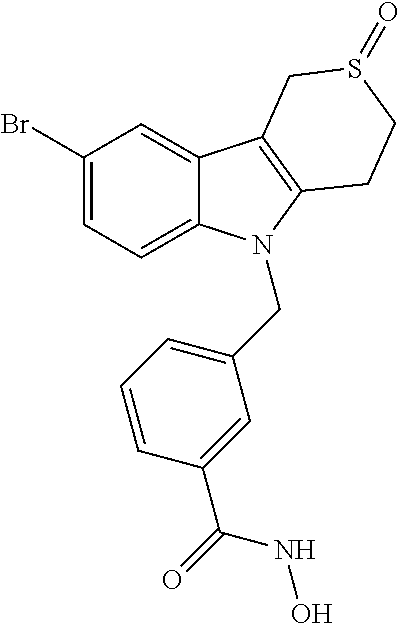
C1(Br)=CC=C2C(=C1)C1=C(N2CC2=CC=CC(C(=O)NO)=C2)CCS(=O)C1
